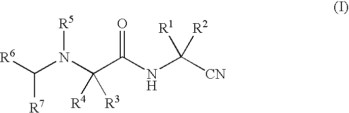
[R6]C(N(C(C(NC([CN])([R2])[R1])=O)([R3])[R4])[R5])[R7]
